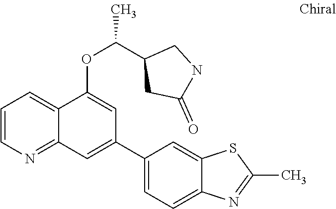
C1=CN=C2C(=C1)C(OC(C1CC(=O)NC1)C)=CC(C1=CC=C3C(=C1)SC(C)=N3)=C2
